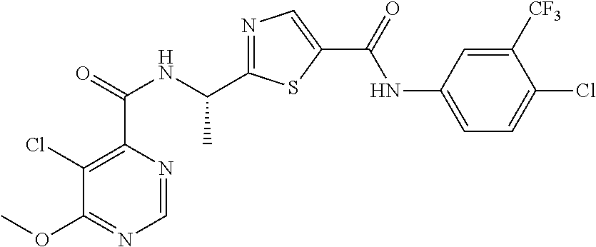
C1=NC(C(=O)NC(C2=NC=C(C(=O)NC3=CC=C(Cl)C([CF3])=C3)S2)C)=C(Cl)C(OC)=N1
